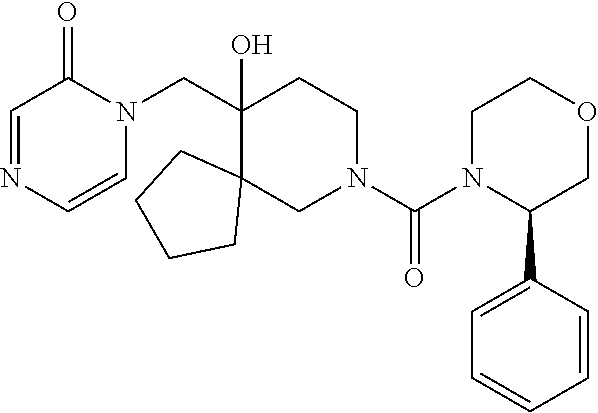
N1=CC(=O)N(CC2(O)CCN(C(=O)N3CCOCC3C3=CC=CC=C3)CC23CCCC3)C=C1
